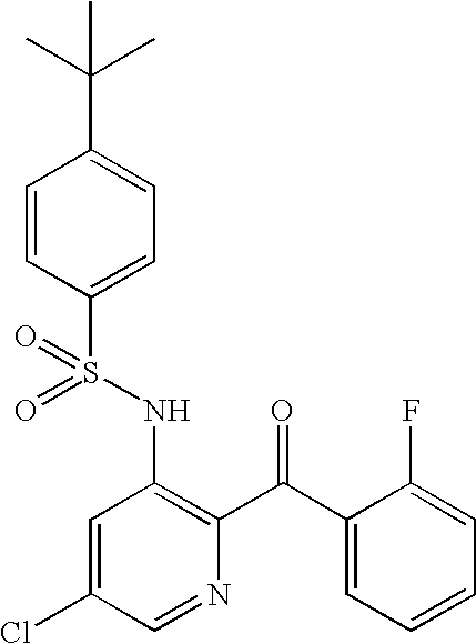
O=S(NC1=C(C(=O)C2=CC=CC=C2F)N=CC(Cl)=C1)(=O)C1=CC=C(C(C)(C)C)C=C1
